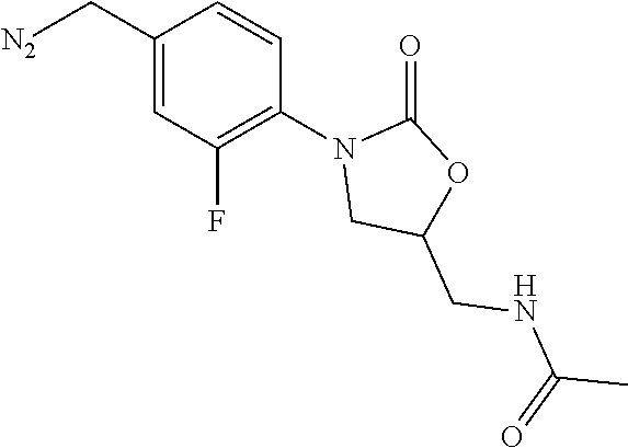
[N2]CC1=CC(F)=C(N2CC(CNC(C)=O)OC2=O)C=C1
